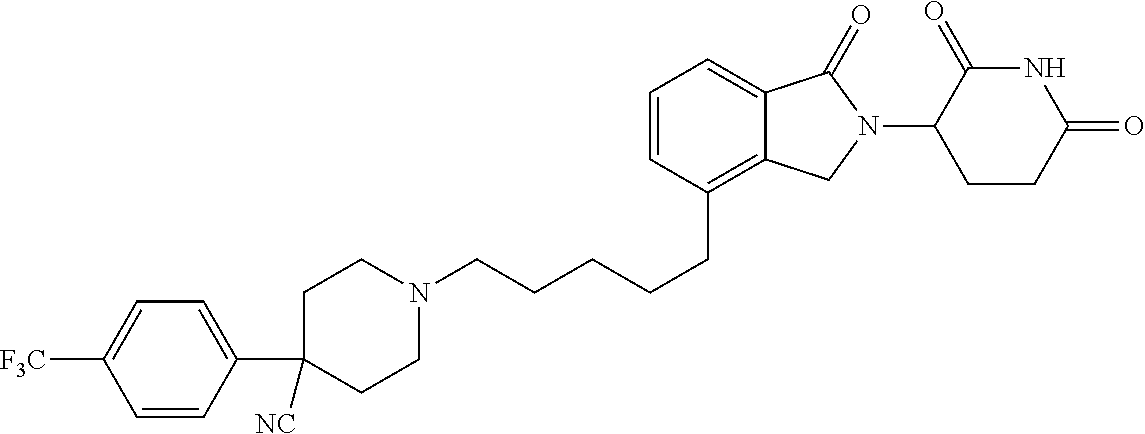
C(CCCC1=C2C(=CC=C1)C(=O)N(C1C(=O)NC(=O)CC1)C2)CN1CCC(C2=CC=C([F3C])C=C2)([NC])CC1
